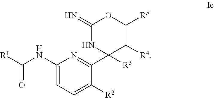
C1(=N)NC(C2=NC(NC([R1])=O)=CC=C2[R2])([R3])C([R4])C([R5])O1
